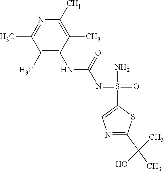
N(=S(N)(=O)C1=CN=C(C(C)(C)O)S1)C(=O)NC1=C(C)C(C)=NC([CH]])=C1C
